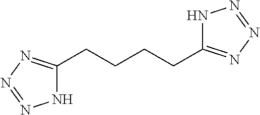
N1C(CCCCC2=NN=NN2)=NN=N1
